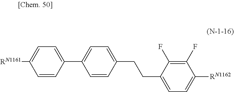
[RN1161]C1=CC=C(C2=CC=C(CCC3=CC=C([RN1162])C(F)=C3F)C=C2)C=C1
